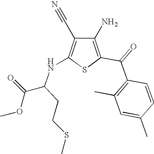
C1(N)=C(C(=O)C2=C(C)C=C(C)C=C2)SC(NC(C(OC)=O)CCSC)=C1C#N
